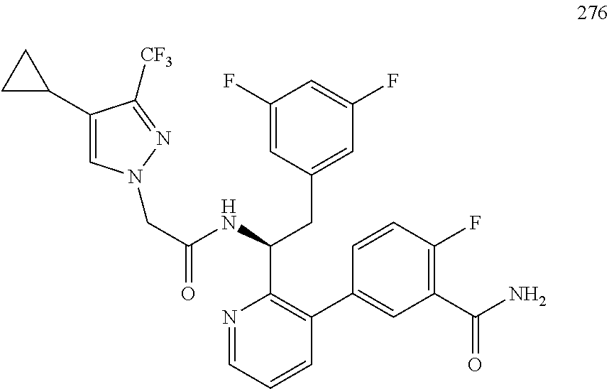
C1(F)=CC(CC(C2=C(C3=CC(C(N)=O)=C(F)C=C3)C=CC=N2)NC(CN2C=C(C3CC3)C([CF3])=N2)=O)=CC(F)=C1
